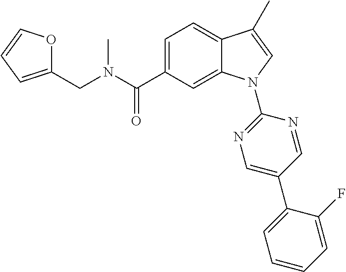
C(N(C)C(C1=CC=C2C(=C1)N(C1=NC=C(C3=CC=CC=C3F)C=N1)C=C2C)=O)C1=CC=CO1
